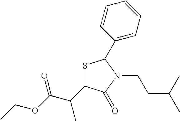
S1C(C(C(OCC)=O)C)C(=O)N(CCC(C)C)C1C1=CC=CC=C1
